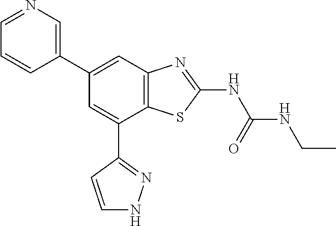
C12=C(C=C(C3=CN=CC=C3)C=C1C1=NNC=C1)N=C(NC(NCC)=O)S2
